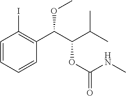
C1=CC=CC(C(C(C(C)C)OC(=O)NC)OC)=C1I
